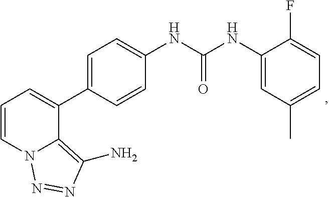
C1(C2=CC=C(NC(=O)NC3=CC(C)=CC=C3F)C=C2)=CC=CN2C1=C(N)N=N2
